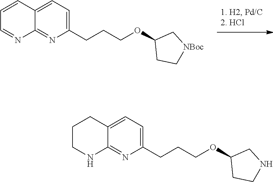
C1(CCCOC2CC[NBoc]C2)=CC=C2C(=N1)N=CC=C2.C1(CCCOC2CCNC2)=CC=C2C(=N1)NCCC2
